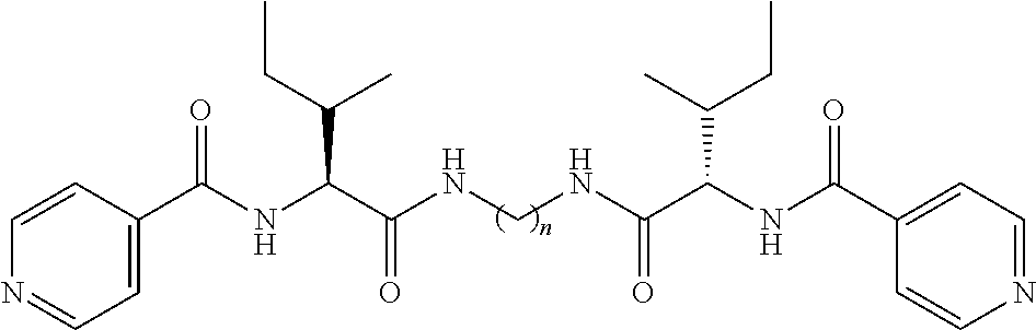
C1=C(C(NC(C(NCNC(C(NC(C2=CC=NC=C2)=O)C(CC)C)=O)=O)C(CC)C)=O)C=CN=C1
